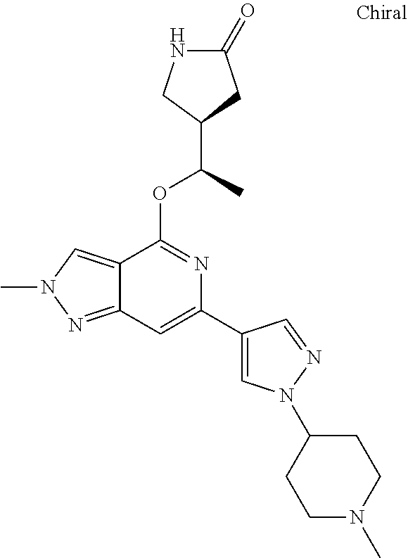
N1C(=O)CC(C(C)OC2=NC(C3=CN(C4CCN(C)CC4)N=C3)=CC3=NN(C)C=C23)C1
